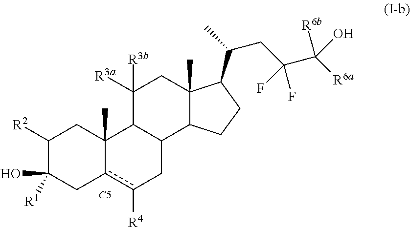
C1([R2])C(O)([R1])Cc2c([R4])CC3C(C2(C)C1)C([R3b])([R3a])CC1(C)C3CCC1C(CC(C([R6a])([R6b])O)(F)F)C.[C5]
